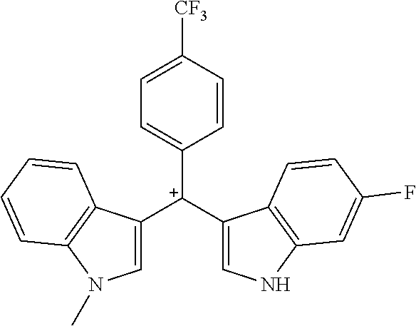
C1([C+](C2=CNC3=C2C=CC(F)=C3)C2=CN(C)C3=C2C=CC=C3)=CC=C([CF3])C=C1
